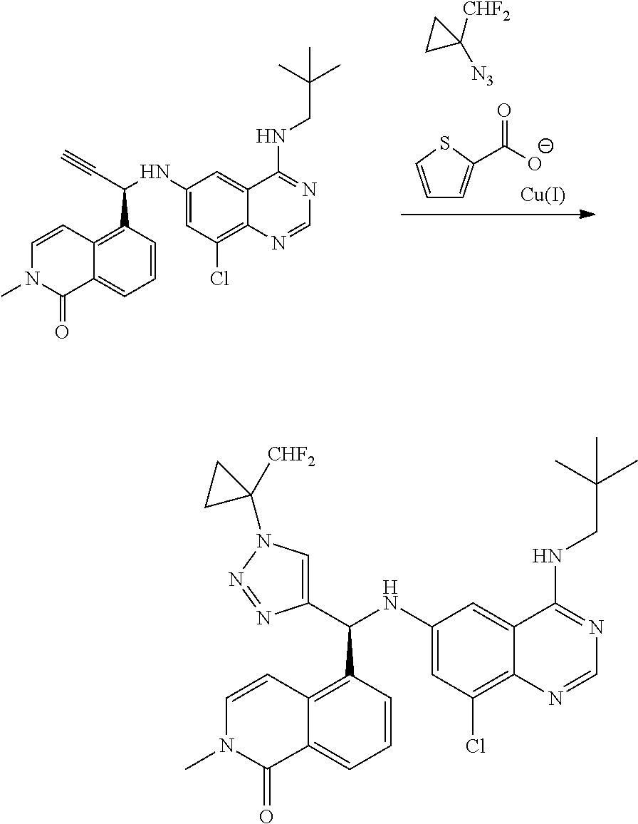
C1(NC(C#C)C2=C3C(=CC=C2)C(=O)N(C)C=C3)=CC(Cl)=C2C(=C1)C(NCC(C)(C)C)=NC=N2.C1C([CHF2])([N3])C1.C1=CSC(C([O-])=O)=C1.[Cu].C1(NC(C2=CN(C3([CHF2])CC3)N=N2)C2=C3C(=CC=C2)C(=O)N(C)C=C3)=CC(Cl)=C2C(=C1)C(NCC(C)(C)C)=NC=N2
